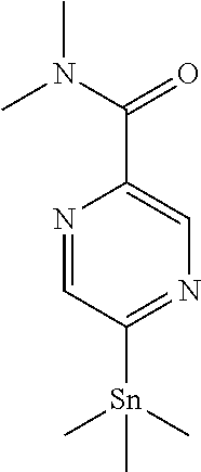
[Sn](C1=NC=C(C(=O)N(C)C)N=C1)(C)(C)C
